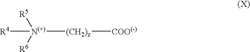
[R4][N(+)]([R5])([R6])[(CH2)z][COO(-)]
